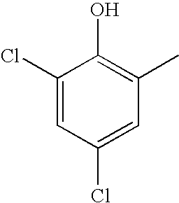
C1(Cl)=CC(Cl)=CC(C)=C1O
